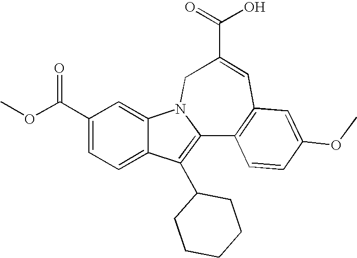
C1(C(OC)=O)=CC=C2C(=C1)N1C(=C2C2CCCCC2)C2=C(C=C(C(=O)O)C1)C=C(OC)C=C2
